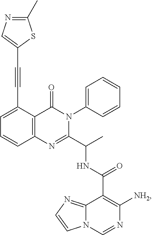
C1(C#CC2=CN=C(C)S2)=CC=CC2=C1C(=O)N(C1=CC=CC=C1)C(C(C)NC(C1=C([NH2])N=CN3C1=NC=C3)=O)=N2
